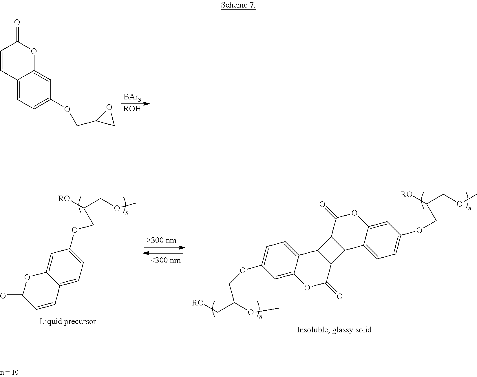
[BAr3].[ROH].C1=CC2=CC=C(OCC3CO3)C=C2OC1=O.C1(OCC([RO])COC)=CC=C2C(=C1)OC(=O)C=C2.C1=C2C(=CC(OCC(OC)C[RO])=C1)OC(=O)C1C2C2C1C1=CC=C(OCC([RO])COC)C=C1OC2=O
